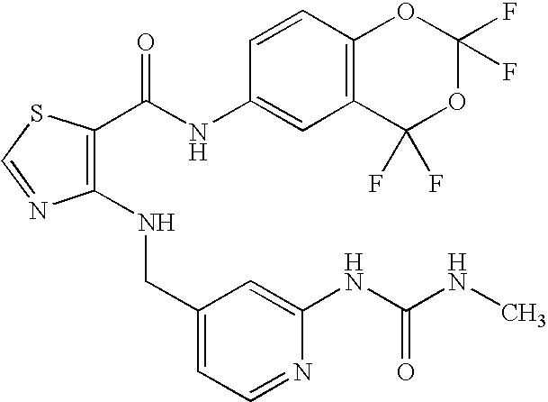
C1(CNC2=C(C(=O)NC3=CC4=C(C=C3)OC(F)(F)OC4(F)F)SC=N2)=CC=NC(NC(NC)=O)=C1
